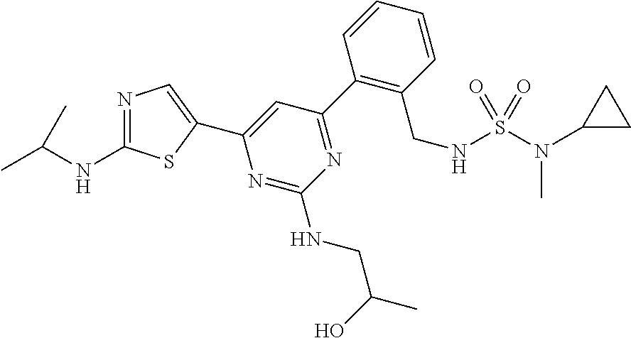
N1=C(NC(C)C)SC(C2=CC(C3=C(CNS(N(C4CC4)C)(=O)=O)C=CC=C3)=NC(NCC(C)O)=N2)=C1
